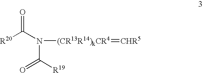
[R20]C(N(C([R19])=O)[(CR13R14)kCR4]=[CHR5])=O
